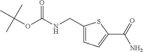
N(C(OC(C)(C)C)=O)CC1=CC=C(C(=O)N)S1
